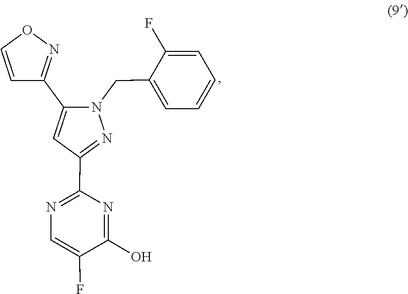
C1=C(F)C(O)=NC(C2=NN(CC3=CC=CC=C3F)C(C3=NOC=C3)=C2)=N1
